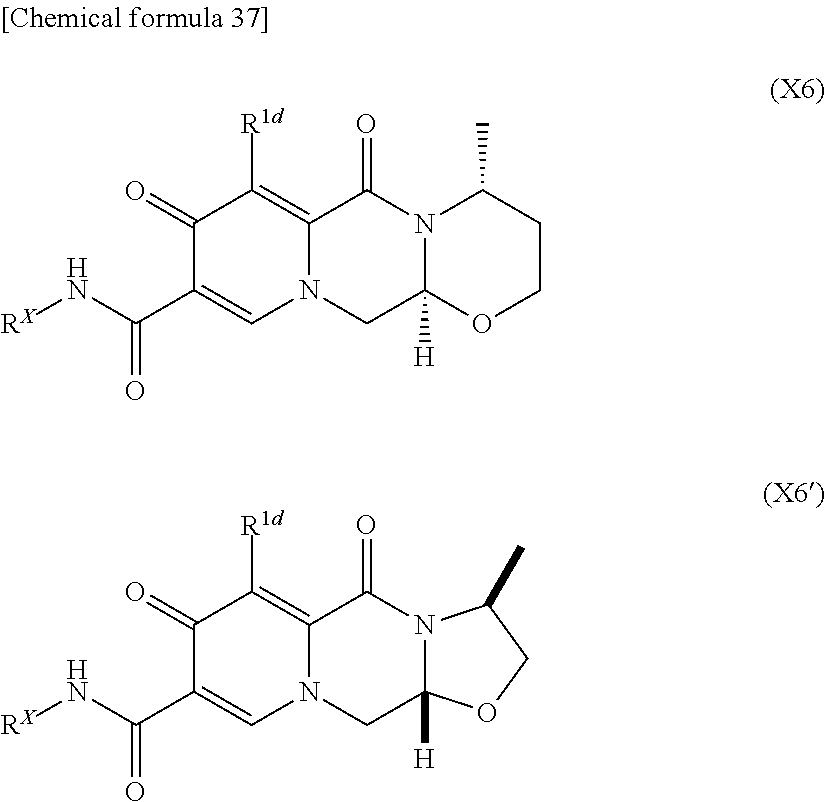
C1(=O)C(C(N[RX])=O)=CN2C(=C1[R1d])C(=O)N1C([H])(C2)OCCC1C.C1(=O)C(C(N[RX])=O)=CN2C(=C1[R1d])C(=O)N1C([H])(C2)OCC1C
